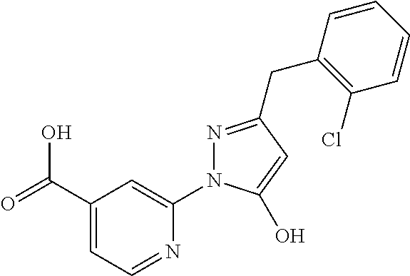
C(C1=CC=NC(N2N=C(CC3=C(Cl)C=CC=C3)C=C2O)=C1)(=O)O
